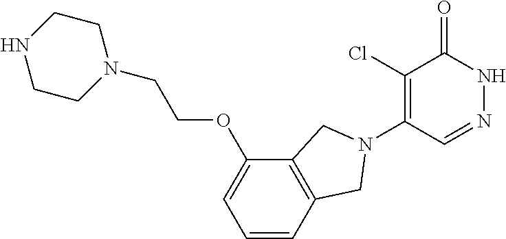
C1(Cl)=C(N2CC3=C(C(OCCN4CCNCC4)=CC=C3)C2)C=NNC1=O
